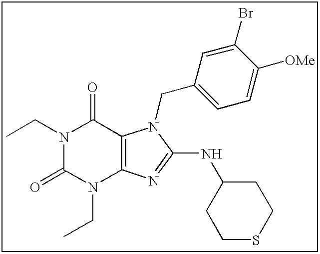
N1(CC)C(=O)N(CC)C2=C(C1=O)N(CC1=CC=C([OMe])C(Br)=C1)C(NC1CCSCC1)=N2
